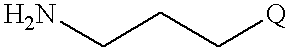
NCCC[Q]
